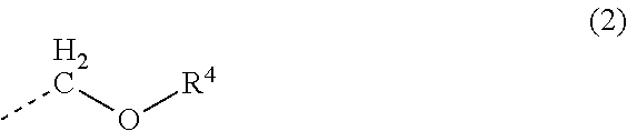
CCO[R4]
